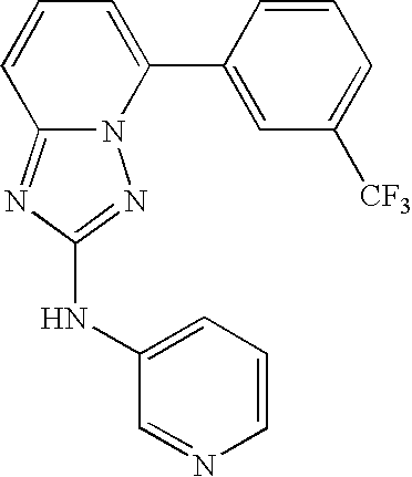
N12C(=NC(NC3=CC=CN=C3)=N1)C=CC=C2C1=CC([CF3])=CC=C1
